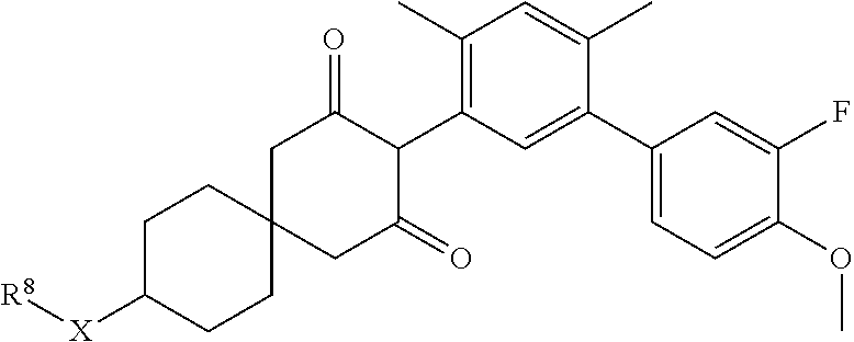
C1C([X][R8])CCC2(C1)CC(=O)C(C1=C(C)C=C(C)C(C3=CC=C(OC)C(F)=C3)=C1)C(=O)C2
